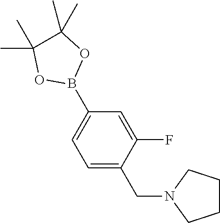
C1=C(CN2CCCC2)C(F)=CC(B2OC(C)(C)C(C)(C)O2)=C1
